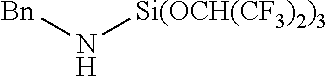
[Bn]N[Si(OCH(CF3)2)3]
